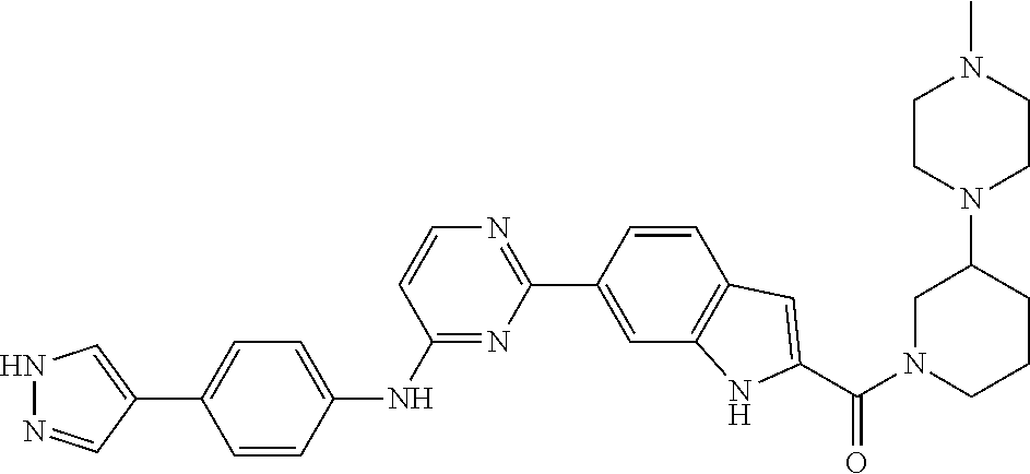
N1=C(NC2=CC=C(C3=CNN=C3)C=C2)C=CN=C1C1=CC2=C(C=C1)C=C(C(N1CCCC(N3CCN(C)CC3)C1)=O)N2
